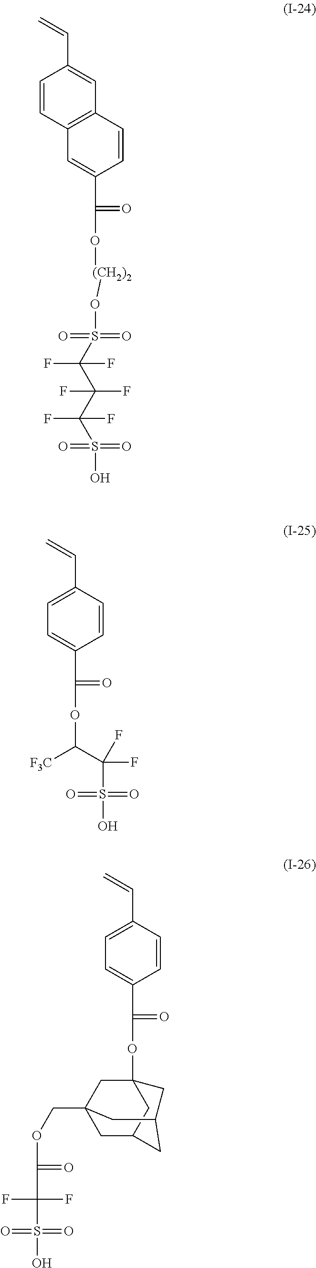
C1(C=C)=CC2=C(C=C1)C=C(C(=O)O[(CH2)2]OS(=O)(=O)C(C(C(S(O)(=O)=O)(F)F)(F)F)(F)F)C=C2.C1(C=C)=CC=C(C(=O)OC(C(S(=O)(=O)O)(F)F)[F3C])C=C1.C1(C=C)=CC=C(C(=O)OC23CC4(COC(=O)C(F)(F)S(=O)(=O)O)CC(C2)CC(C3)C4)C=C1
